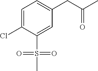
C1=C(Cl)C(S(=O)(=O)C)=CC(CC(C)=O)=C1
